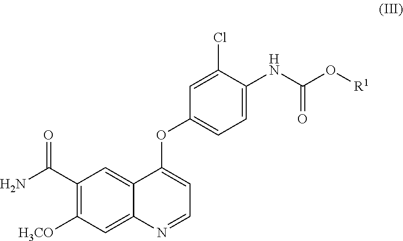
C1(Cl)=CC(OC2=CC=NC3=CC([H3CO])=C(C(=O)N)C=C23)=CC=C1NC(O[R1])=O
